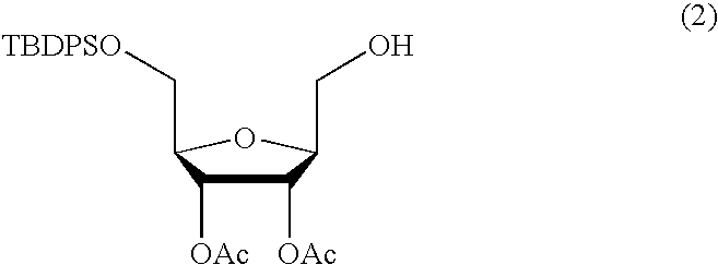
C1([OAc])C([OAc])C(C[TBDPSO])OC1CO
